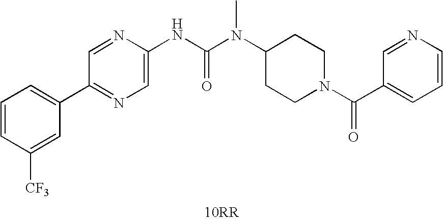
[10RR].C1(C2=CC=CC([CF3])=C2)=NC=C(NC(N(C)C2CCN(C(=O)C3=CC=CN=C3)CC2)=O)N=C1
